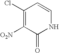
C1(Cl)=C([O2N])C(=O)NC=C1
